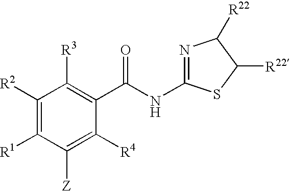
C1([R2])=C([R1])C([Z])=C([R4])C(C(NC2=NC([R22])C([R22])S2)=O)=C1[R3]
